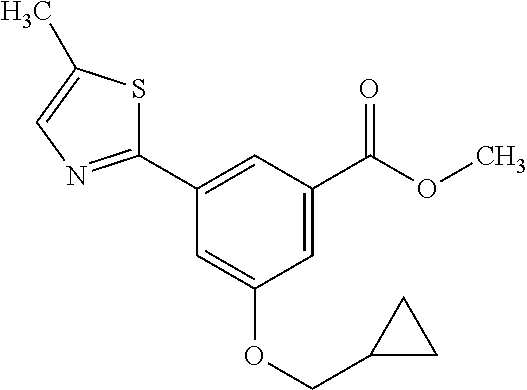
C1=C(C(OC)=O)C=C(C2=NC=C(C)S2)C=C1OCC1CC1
